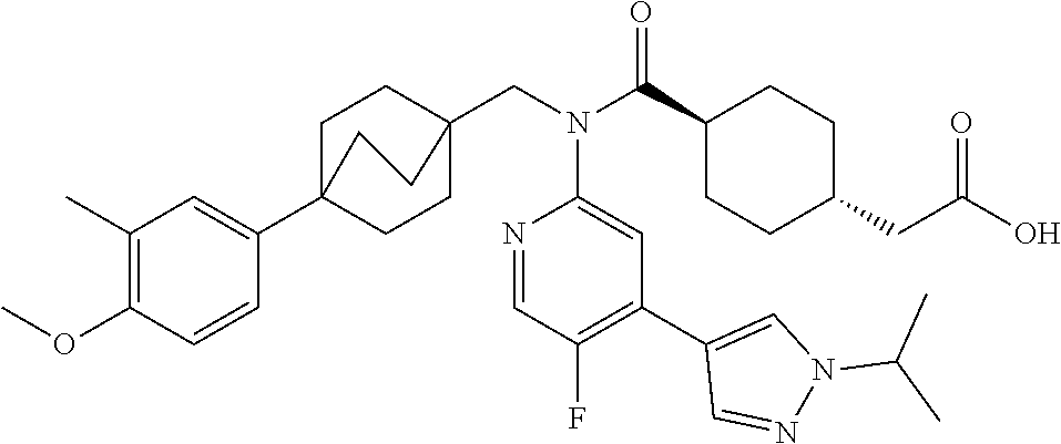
C1(C(N(CC23CCC(C4=CC(C)=C(OC)C=C4)(CC2)CC3)C2=CC(C3=CN(C(C)C)N=C3)=C(F)C=N2)=O)CCC(CC(O)=O)CC1
